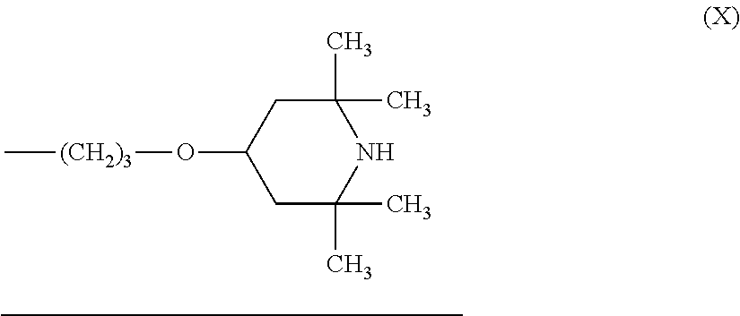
C1(C)(C)CC(O[(CH2)3]C)CC(C)(C)N1
